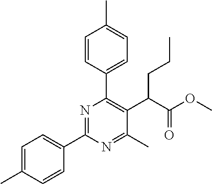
C1(C2=NC(C3=CC=C(C)C=C3)=C(C(C(OC)=O)CCC)C(C)=N2)=CC=C(C)C=C1
